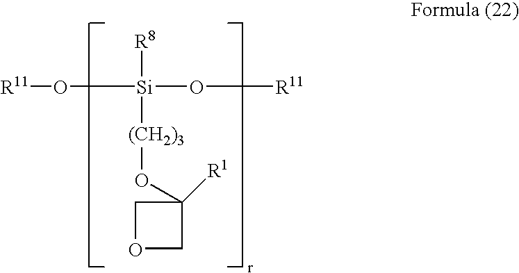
O1CC([R1])(O[(CH2)3][Si](O[R11])(O[R11])[R8])C1
